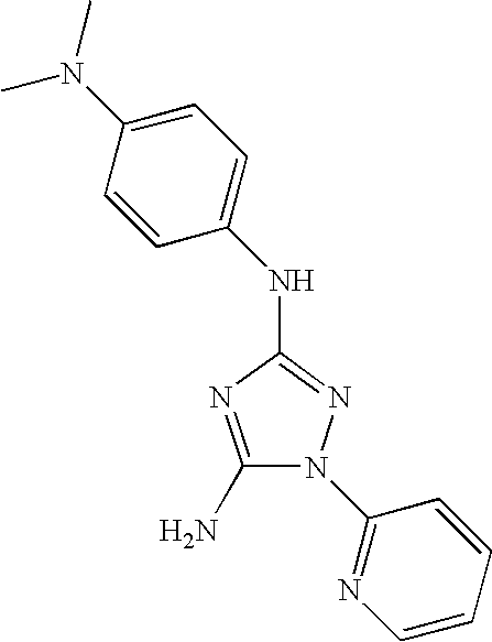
C1(N)=NC(NC2=CC=C(N(C)C)C=C2)=NN1C1=NC=CC=C1
